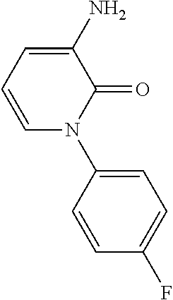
C1(N)=CC=CN(C2=CC=C(F)C=C2)C1=O
